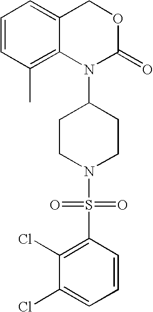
C1=CC(C)=C2C(=C1)COC(=O)N2C1CCN(S(C2=C(Cl)C(Cl)=CC=C2)(=O)=O)CC1
